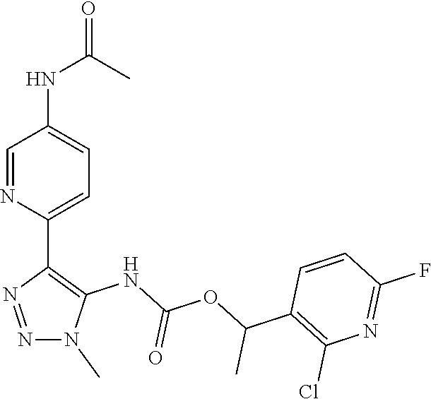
N1=NC(C2=CC=C(NC(=O)C)C=N2)=C(NC(OC(C2=C(Cl)N=C(F)C=C2)C)=O)N1C
